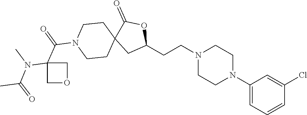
C1(N2CCN(CCC3OC(=O)C4(C3)CCN(C(C3(N(C(C)=O)C)COC3)=O)CC4)CC2)=CC=CC(Cl)=C1
